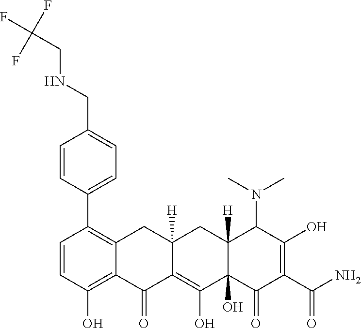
C1=CC(O)=C2C(=C1C1=CC=C(CNCC(F)(F)F)C=C1)CC1([H])C(=C(O)C3(O)C([H])(C1)C(N(C)C)C(O)=C(C(N)=O)C3=O)C2=O
